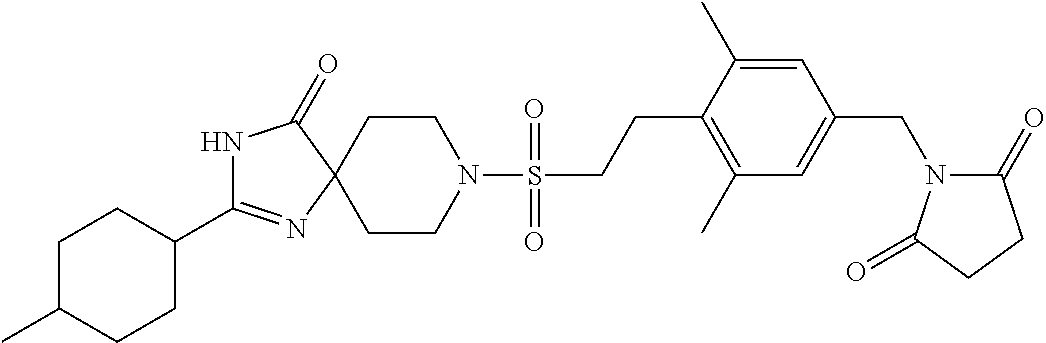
N1C(C2CCC(C)CC2)=NC2(C1=O)CCN(S(CCC1=C(C)C=C(CN3C(=O)CCC3=O)C=C1C)(=O)=O)CC2
